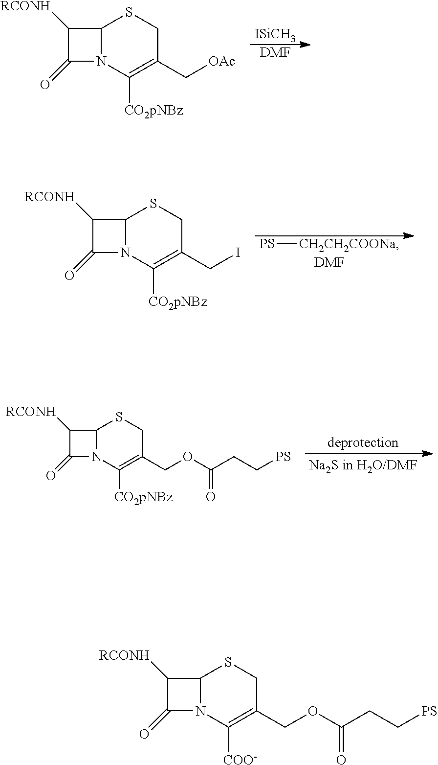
C12N(C([COO-])=C(COC(CC[PS])=O)CS1)C(=O)C2[RCONH].C12N(C([CO2pNBz])=C(COC(CC[PS])=O)CS1)C(=O)C2[RCONH].C12N(C([CO2pNBz])=C(C[OAc])CS1)C(=O)C2[RCONH].[DMF].[ISiCH3].C12N(C([CO2pNBz])=C(CI)CS1)C(=O)C2[RCONH].[PS][CH2CH2COONa].[DMF]
